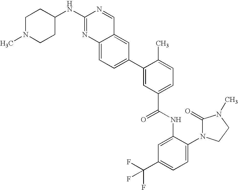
C12=CC=C(C3=CC(C(NC4=CC(C(F)(F)F)=CC=C4N4C(=O)N(C)CC4)=O)=CC=C3C)C=C1C=NC(NC1CCN(C)CC1)=N2
